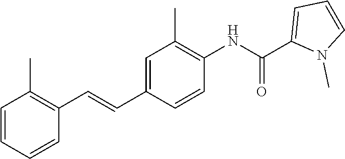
C1=C(C=CC2=C(C)C=CC=C2)C=CC(NC(C2=CC=CN2C)=O)=C1C
